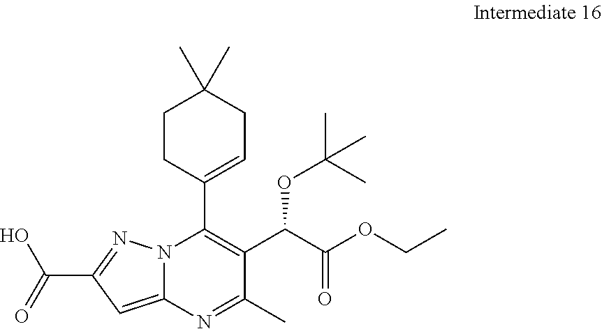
O=C(C1=NN2C(C3=CCC(C)(C)CC3)=C(C(C(OCC)=O)OC(C)(C)C)C(C)=NC2=C1)O
